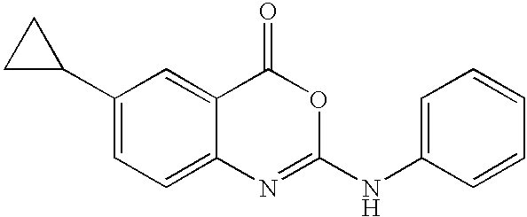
C1(C2CC2)=CC=C2C(=C1)C(=O)OC(NC1=CC=CC=C1)=N2
